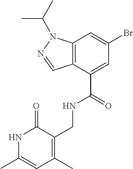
N1C(C)=CC(C)=C(CNC(C2=CC(Br)=CC3=C2C=NN3C(C)C)=O)C1=O
